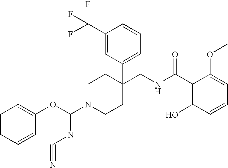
C1(CNC(C2=C(O)C=CC=C2OC)=O)(C2=CC=CC(C(F)(F)F)=C2)CCN(C(OC2=CC=CC=C2)=NC#N)CC1
